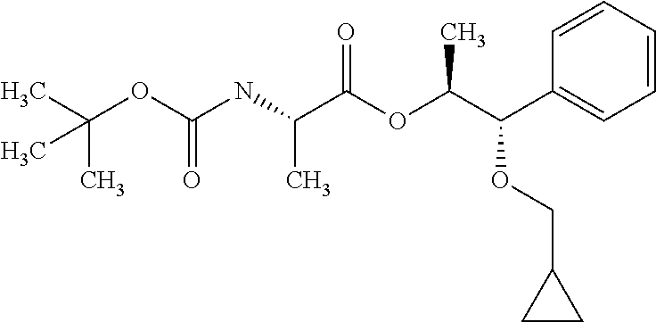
C(OC(NC(C(OC(C(OCC1CC1)C1=CC=CC=C1)C)=O)C)=O)(C)(C)C
